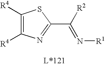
C1([R4])=C([R4])N=C(C([R2])=N[R1])S1
